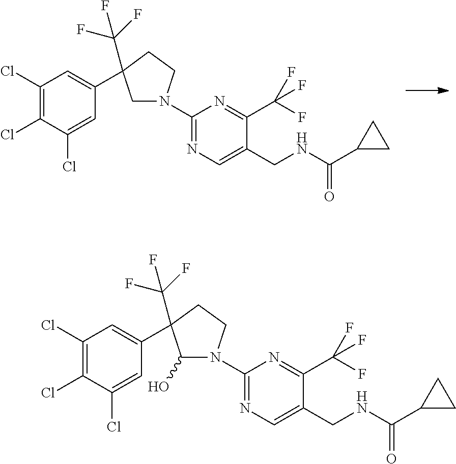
C1(Cl)=C(Cl)C(Cl)=CC(C2(C(F)(F)F)CN(C3=NC=C(CNC(C4CC4)=O)C(C(F)(F)F)=N3)CC2)=C1.C1(Cl)=C(Cl)C(Cl)=CC(C2(C(F)(F)F)C(O)N(C3=NC=C(CNC(C4CC4)=O)C(C(F)(F)F)=N3)CC2)=C1
